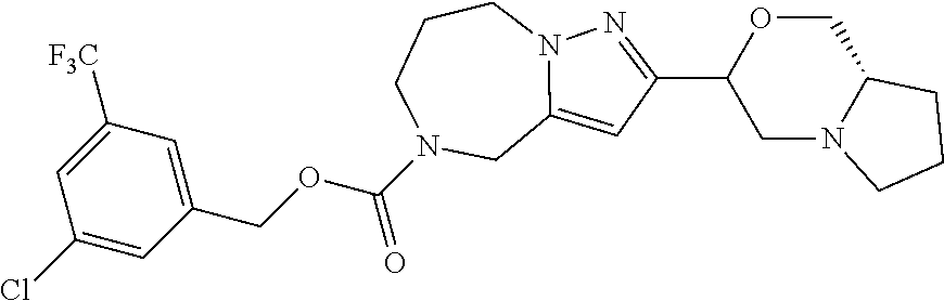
C1CCN(C(OCC2=CC([F3C])=CC(Cl)=C2)=O)CC2=CC(C3CN4C(CO3)CCC4)=NN12
